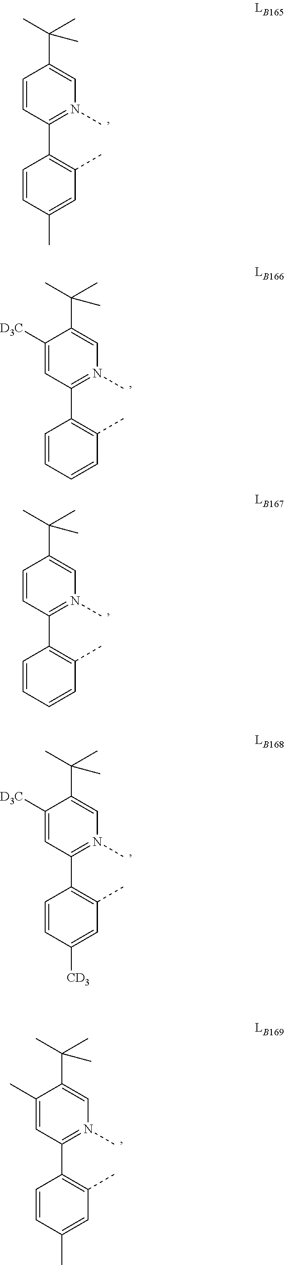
C1=CC(C2=C(C)C=C(C)C=C2)=N(C)C=C1C(C)(C)C.C1([D3C])=CC(C2=C(C)C=C([CD3])C=C2)=N(C)C=C1C(C)(C)C.C1([D3C])=CC(C2=C(C)C=CC=C2)=N(C)C=C1C(C)(C)C.C1=CC(C2=C(C)C=CC=C2)=N(C)C=C1C(C)(C)C.C1(C)=CC(C2=C(C)C=C(C)C=C2)=N(C)C=C1C(C)(C)C
